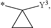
C1CC1(*)[Y3]
